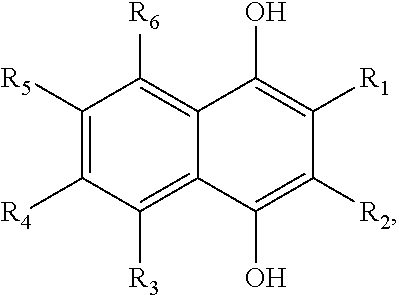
C1([R5])=C([R4])C([R3])=C2C(=C1[R6])C(O)=C([R1])C([R2])=C2O
